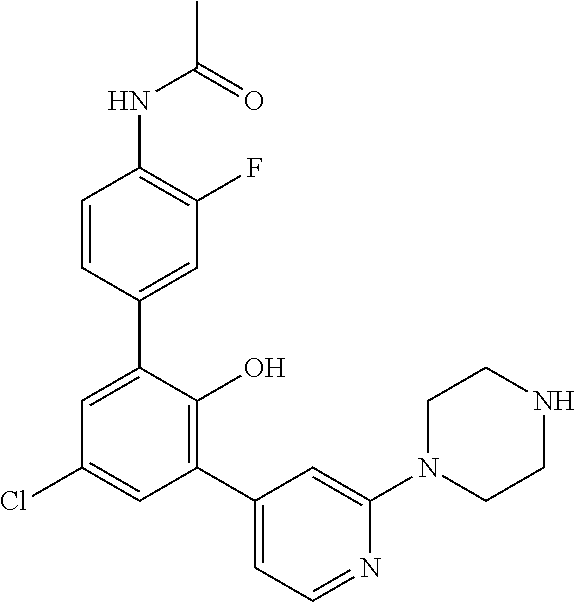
C1=CC(C2=CC(Cl)=CC(C3=CC=NC(N4CCNCC4)=C3)=C2O)=CC(F)=C1NC(C)=O
